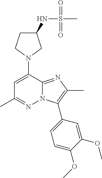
C1C(NS(C)(=O)=O)CN(C2=CC(C)=NN3C2=NC(C)=C3C2=CC=C(OC)C(OC)=C2)C1
